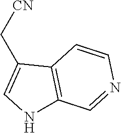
[CN]CC1=CNC2=C1C=CN=C2
